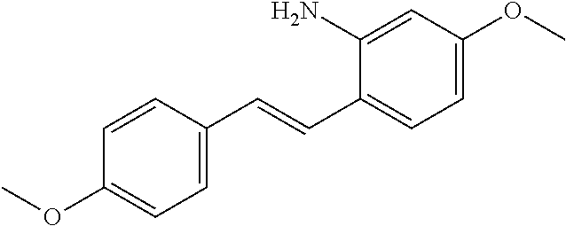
O(C1=CC=C(C=CC2=CC=C(OC)C=C2N)C=C1)C
